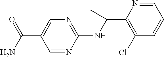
N(C(C1=C(Cl)C=CC=N1)(C)C)C1=NC=C(C(N)=O)C=N1
